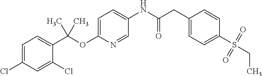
O(C1=CC=C(NC(CC2=CC=C(S(CC)(=O)=O)C=C2)=O)C=N1)C(C1=CC=C(Cl)C=C1Cl)(C)C
